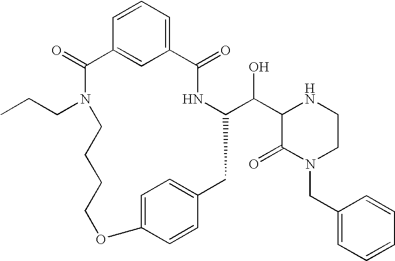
C12=CC=CC(=C1)C(=O)N(CCC)CCCCOC1=CC=C(CC(C(C3C(=O)N(CC4=CC=CC=C4)CCN3)O)NC2=O)C=C1
